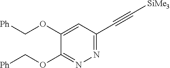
C1(OC[Ph])=NN=C(C#C[SiMe3])C=C1OC[Ph]
